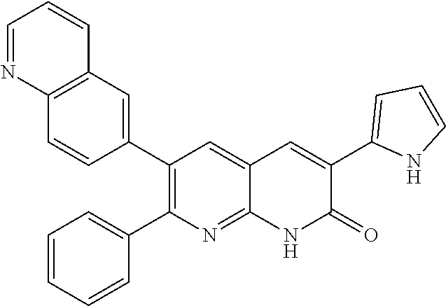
C12=C(C=C(C3=C(C4=CC=CC=C4)N=C4C(=C3)C=C(C3=CC=CN3)C(=O)N4)C=C1)C=CC=N2
